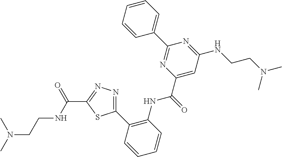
C1(NCCN(C)C)=NC(C2=CC=CC=C2)=NC(C(NC2=C(C3=NN=C(C(=O)NCCN(C)C)S3)C=CC=C2)=O)=C1
